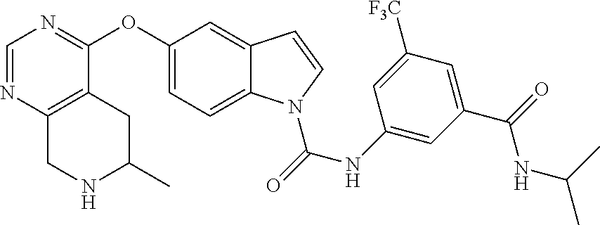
C1=NC2=C(C(OC3=CC=C4C(=C3)C=CN4C(=O)NC3=CC(C(=O)NC(C)C)=CC([F3C])=C3)=N1)CC(C)NC2
